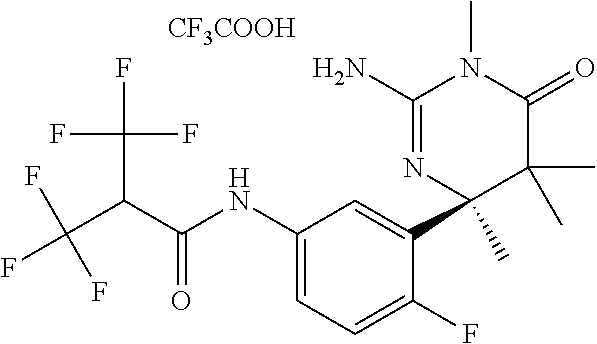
C(C(C(NC1=CC=C(F)C(C2(C)C(C)(C)C(=O)N(C)C(N)=N2)=C1)=O)C(F)(F)F)(F)(F)F.[CF3COOH]
